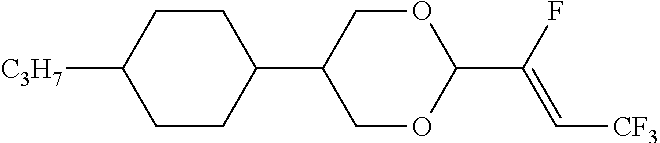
C1CC(C2COC(C(F)=C[CF3])OC2)CCC1[C3H7]
